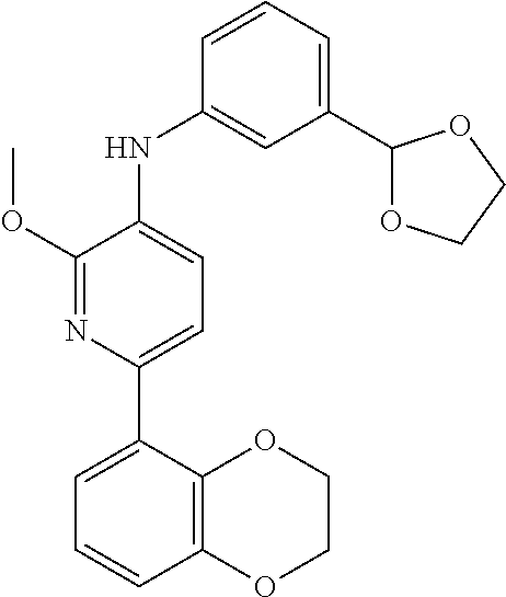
C1(C2OCCO2)=CC=CC(NC2=CC=C(C3=CC=CC4=C3OCCO4)N=C2OC)=C1
